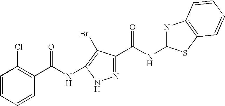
C1=CC=CC(C(NC2=C(Br)C(C(NC3=NC4=C(S3)C=CC=C4)=O)=NN2)=O)=C1Cl
